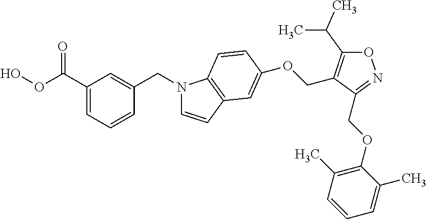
O(C(C1=CC=CC(CN2C=CC3=C2C=CC(OCC2=C(C(C)C)ON=C2COC2=C(C)C=CC=C2C)=C3)=C1)=O)O
